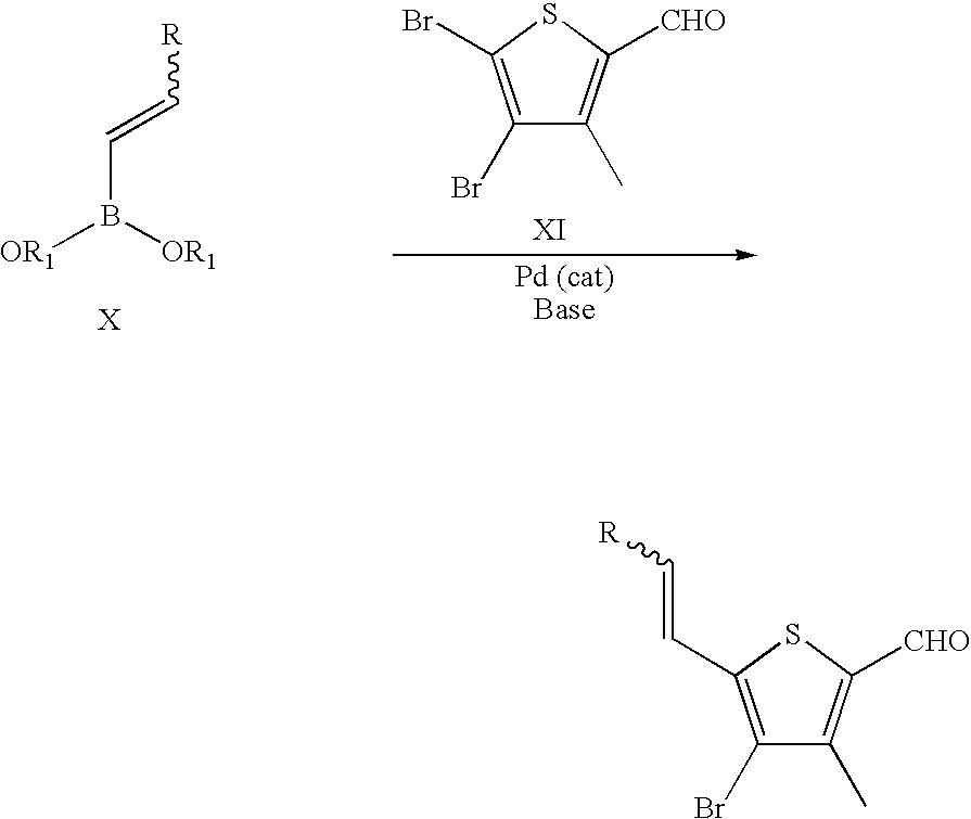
C(B([OR1])[OR1])=C[R].C1(Br)=C(Br)SC([CHO])=C1C.C1(Br)=C(C=C[R])SC([CHO])=C1C
